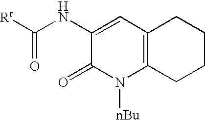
C1(NC([Rr])=O)=CC2=C(N([nBu])C1=O)CCCC2
